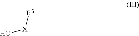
O[X][R3]
